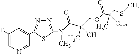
N1=C(N(C)C(C(COC(C(CSC)(C)C)=O)(C)C)=O)SC(C2=CC(F)=CN=C2)=N1
